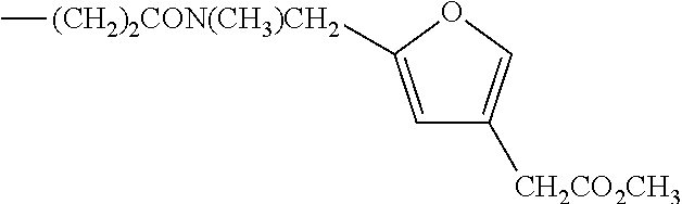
C1=C([(CH2)2CON(CH3)CH2]C)OC=C1[CH2CO2CH3]
